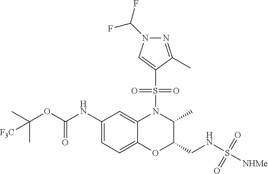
C1(NC(OC(C)(C)[F3C])=O)=CC=C2C(=C1)N(S(C1=CN(C(F)F)N=C1C)(=O)=O)C(C)C(CNS([NHMe])(=O)=O)O2
